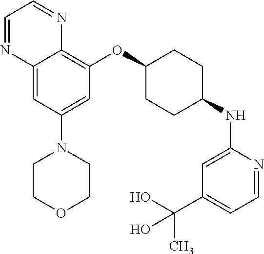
C12=CC(N3CCOCC3)=CC(OC3CCC(NC4=CC(C(O)(C)O)=CC=N4)CC3)=C1N=CC=N2
